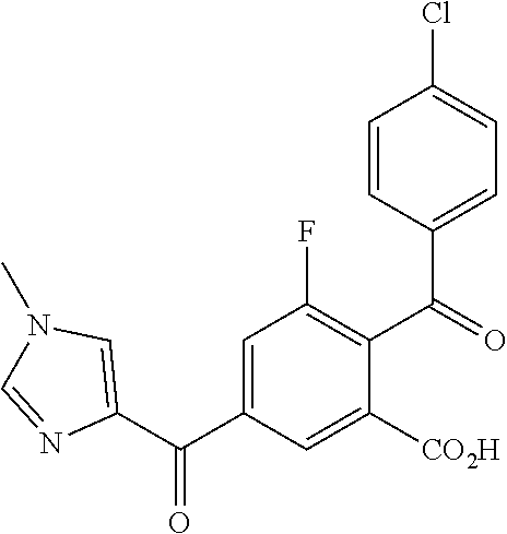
C1=CC(C(=O)C2=C(F)C=C(C(C3=CN(C)C=N3)=O)C=C2[CO2H])=CC=C1Cl
